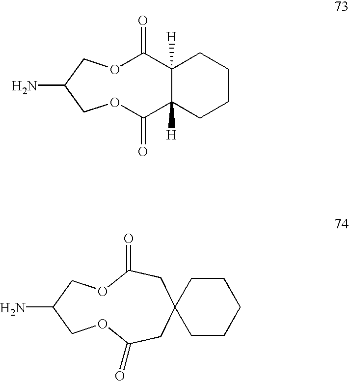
O1C(=O)C2([H])C([H])(C(=O)OCC(N)C1)CCCC2.O1CC(N)COC(=O)CC2(CC1=O)CCCCC2
